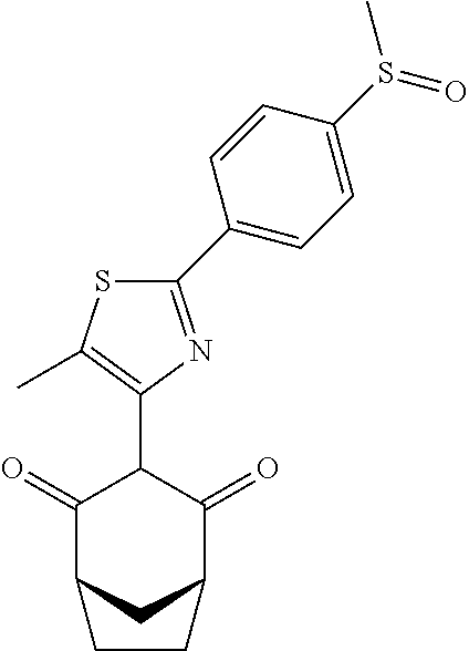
C1(=O)C2CC(C(=O)C1C1=C(C)SC(C3=CC=C(S(C)=O)C=C3)=N1)CC2
